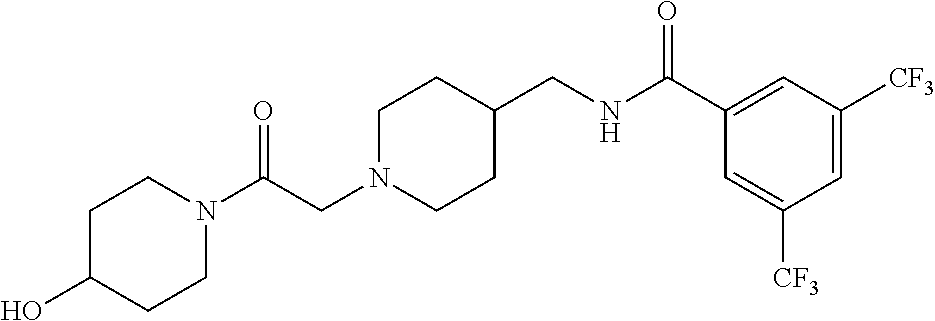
C(CN1CCC(CNC(C2=CC([CF3])=CC([CF3])=C2)=O)CC1)(=O)N1CCC(O)CC1
